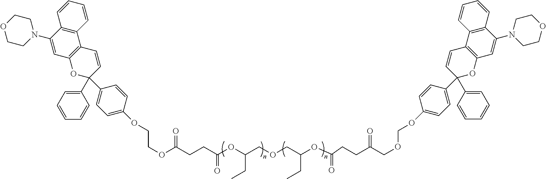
C(OCOC1=CC=C(C2(C3=CC=CC=C3)OC3=C(C=C2)C2=C(C(N4CCOCC4)=C3)C=CC=C2)C=C1)C(=O)CCC(OC(COCC(OC(CCC(OCCOC1=CC=C(C2(C3=CC=CC=C3)C=CC3=C(O2)C=C(N2CCOCC2)C2=C3C=CC=C2)C=C1)=O)=O)CC)CC)=O
